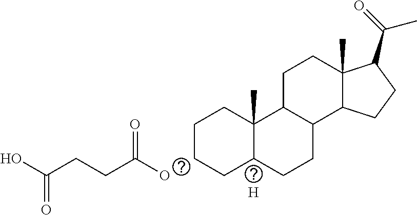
C1CCC2C(C)(C1)C1C(CC2)C2C(C)(CC1)C(C(=O)C)CC2.OC(CCC(O)=O)=O.[H]
